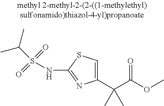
C1(C(C(OC)=O)(C)C)=CSC(NS(=O)(=O)C(C)C)=N1
